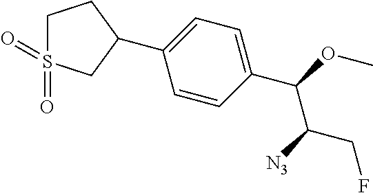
C1(C2CS(=O)(=O)CC2)=CC=C(C(OC)C([N3])CF)C=C1
